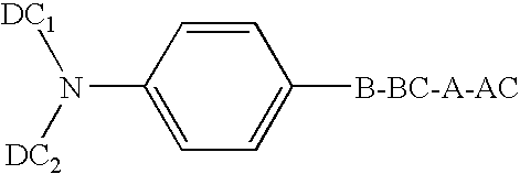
C1(N([DC2])[DC1])=CC=C([B-BC-A-AC])C=C1
